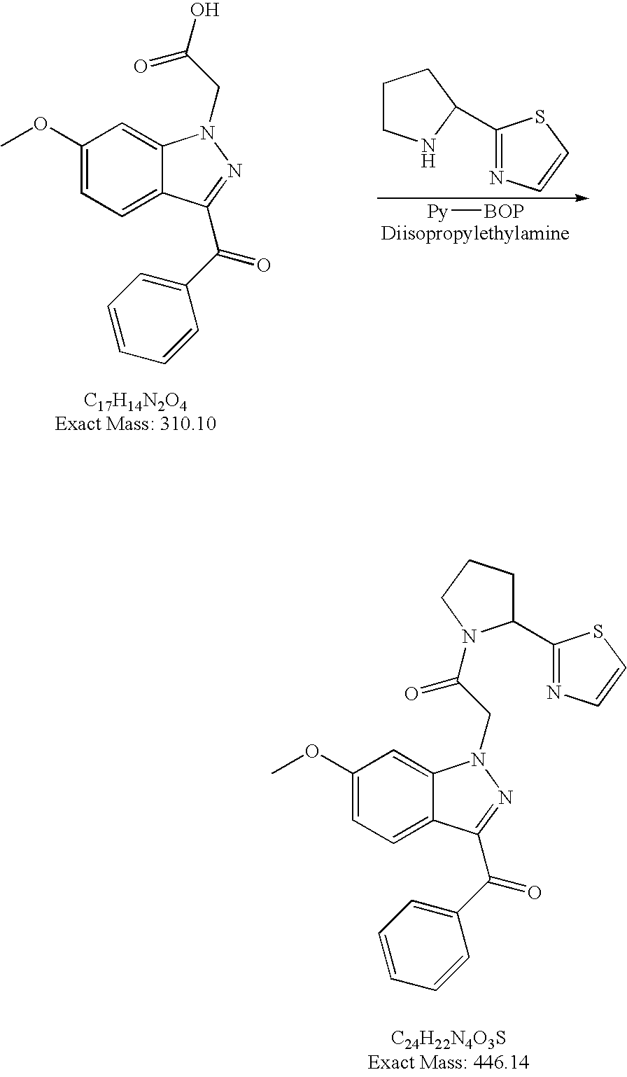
[Py][BOP].C1(OC)=CC=C2C(=C1)N(CC(O)=O)N=C2C(C1=CC=CC=C1)=O.C1(C2NCCC2)=NC=CS1.C1(OC)=CC=C2C(=C1)N(CC(=O)N1C(C3=NC=CS3)CCC1)N=C2C(C1=CC=CC=C1)=O
